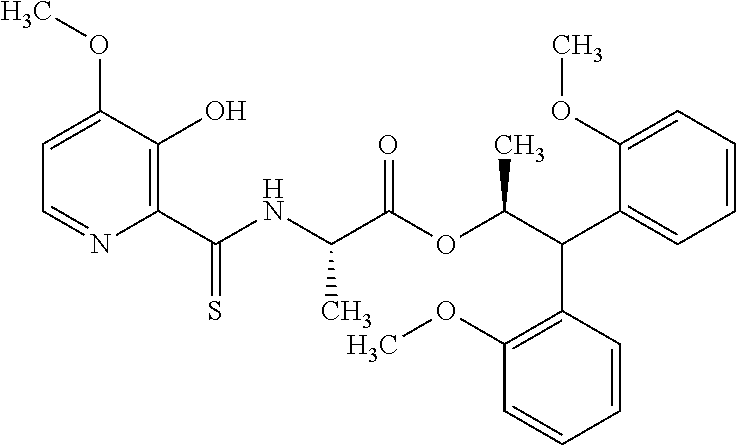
C1=C(OC)C(O)=C(C(NC(C(OC(C(C2=CC=CC=C2OC)C2=C(OC)C=CC=C2)C)=O)C)=S)N=C1
